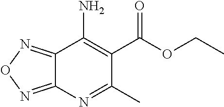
C12=NON=C1N=C(C)C(C(=O)OCC)=C2N
